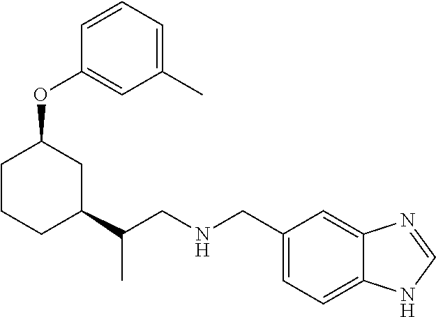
C1=CC=C(C)C=C1OC1CC(C(CNCC2=CC=C3C(=C2)N=CN3)C)CCC1
